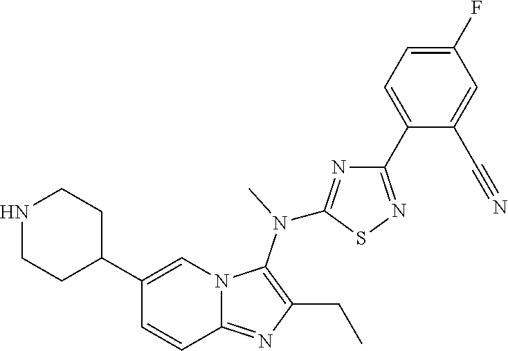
C1(C2=CN3C(=NC(CC)=C3N(C)C3=NC(C4=CC=C(F)C=C4C#N)=NS3)C=C2)CCNCC1
